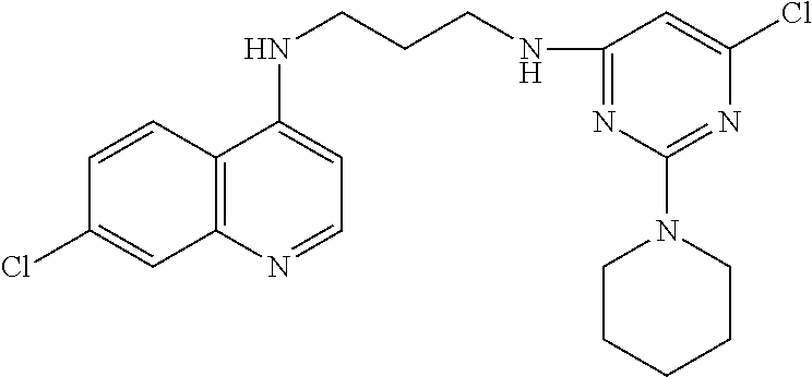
C1=CC2=C(C=C1Cl)N=CC=C2NCCCNC1=NC(N2CCCCC2)=NC(Cl)=C1
